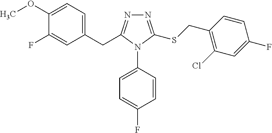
C1(OC)=CC=C(CC2=NN=C(SCC3=C(Cl)C=C(F)C=C3)N2C2=CC=C(F)C=C2)C=C1F
